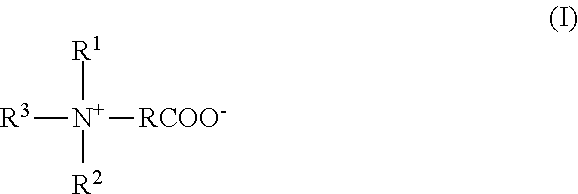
[R3][N+]([R1])([R2])[RCOO-]
